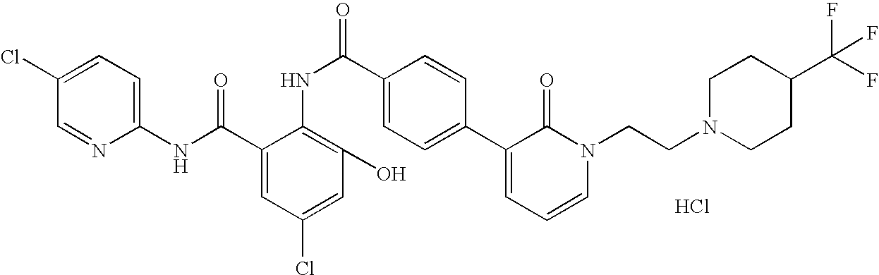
C1(NC(C2=CC(Cl)=CC(O)=C2NC(C2=CC=C(C3=CC=CN(CCN4CCC(C(F)(F)F)CC4)C3=O)C=C2)=O)=O)=CC=C(Cl)C=N1.Cl
